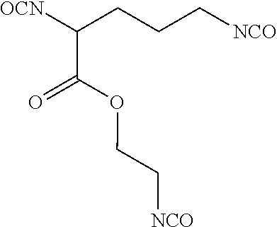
O=C(C([OCN])CCC[NCO])OCC[NCO]
